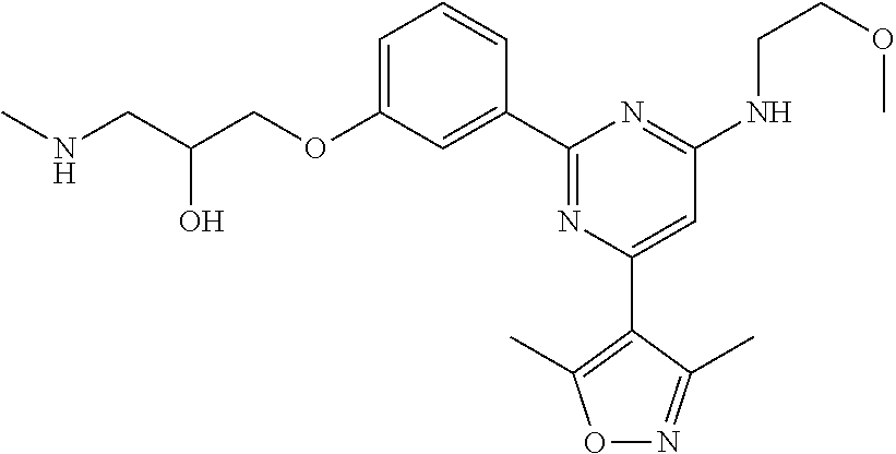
N(CC(COC1=CC=CC(C2=NC(C3=C(C)ON=C3C)=CC(NCCOC)=N2)=C1)O)C
